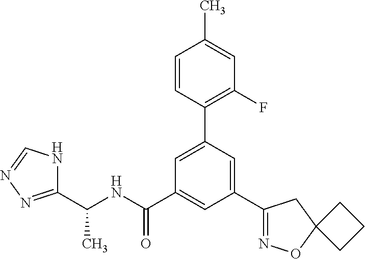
C1(C(NC(C2=CC(C3=NOC4(C3)CCC4)=CC(C3=C(F)C=C(C)C=C3)=C2)=O)C)=NN=CN1
